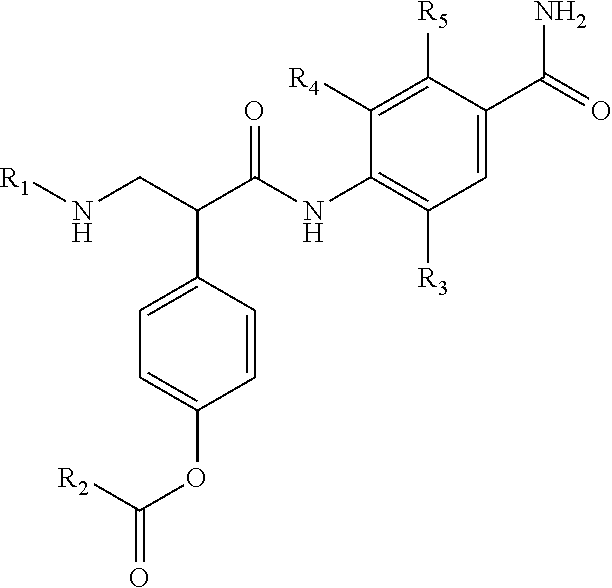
C1=C(C(CN[R1])C(NC2=C([R3])C=C(C(=O)N)C([R5])=C2[R4])=O)C=CC(OC([R2])=O)=C1
